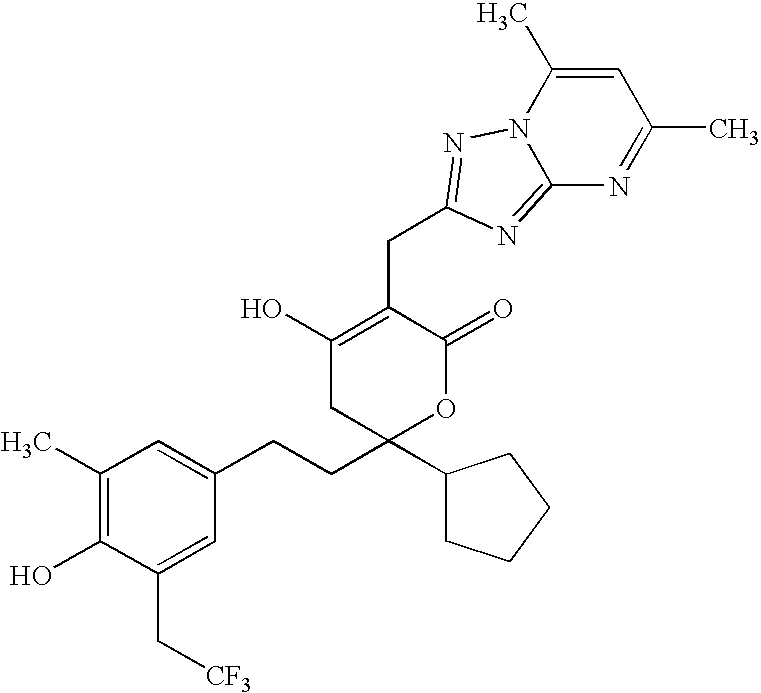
C1(C)=C(O)C(C[CF3])=CC(CCC2(C3CCCC3)OC(=O)C(CC3=NN4C(=N3)N=C(C)C=C4C)=C(O)C2)=C1
